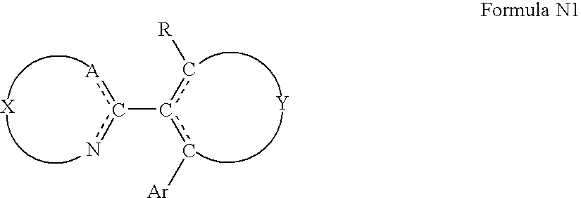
[A]c(n)-c(c[R])c[Ar].[Y]
